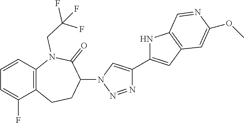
C1=CC2=C(C(F)=C1)CCC(N1C=C(C3=CC4=C(N3)C=NC(OC)=C4)N=N1)C(=O)N2CC(F)(F)F
